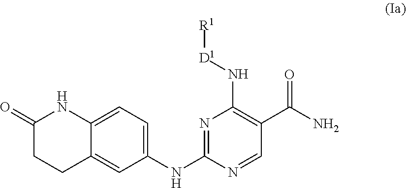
C12=CC(NC3=NC(N[D1][R1])=C(C(N)=O)C=N3)=CC=C1NC(=O)CC2
